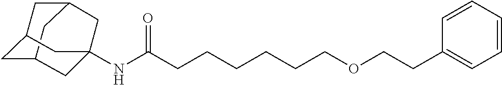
C12CC3CC(C1)CC(NC(CCCCCCOCCC1=CC=CC=C1)=O)(C3)C2
